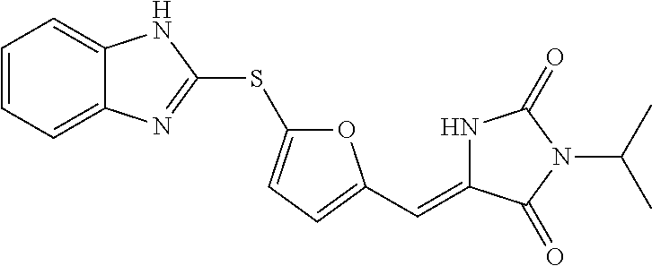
C1=CC=C2C(=C1)NC(SC1=CC=C(C=C3NC(=O)N(C(C)C)C3=O)O1)=N2
